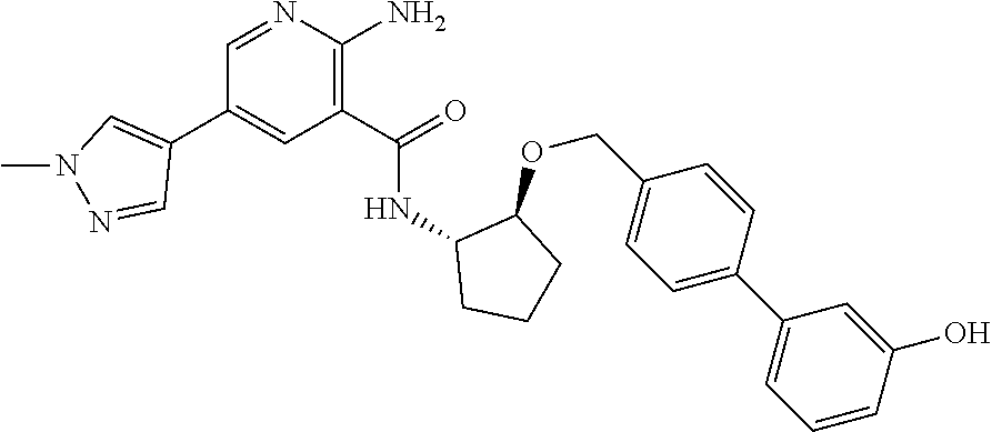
C1=NC(N)=C(C(=O)NC2CCCC2OCC2=CC=C(C3=CC=CC(O)=C3)C=C2)C=C1C1=CN(C)N=C1
